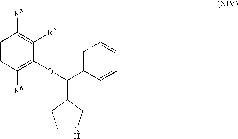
C1=CC([R6])=C(OC(C2CCNC2)C2=CC=CC=C2)C([R2])=C1[R3]
